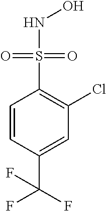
C1=CC(C(F)(F)F)=CC(Cl)=C1S(NO)(=O)=O
